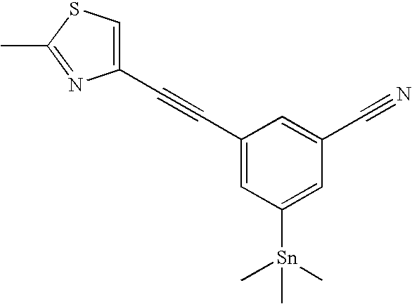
C1(C#CC2=CC([Sn](C)(C)C)=CC(C#N)=C2)=CSC(C)=N1
